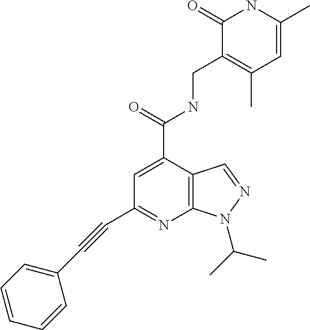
C(C1=NC2=C(C(C(=O)NCC3=C(C)C=C(C)NC3=O)=C1)C=NN2C(C)C)#CC1=CC=CC=C1
